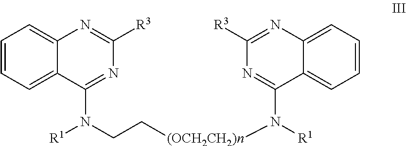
C1=CC=C2C(=C1)N=C([R3])N=C2N([R1])CC[(OCH2CH2)n]N(C1=NC([R3])=NC2=CC=CC=C21)[R1]
